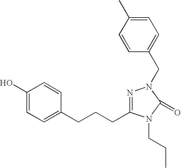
C1(O)=CC=C(CCCC2=NN(CC3=CC=C(C)C=C3)C(=O)N2CCC)C=C1
